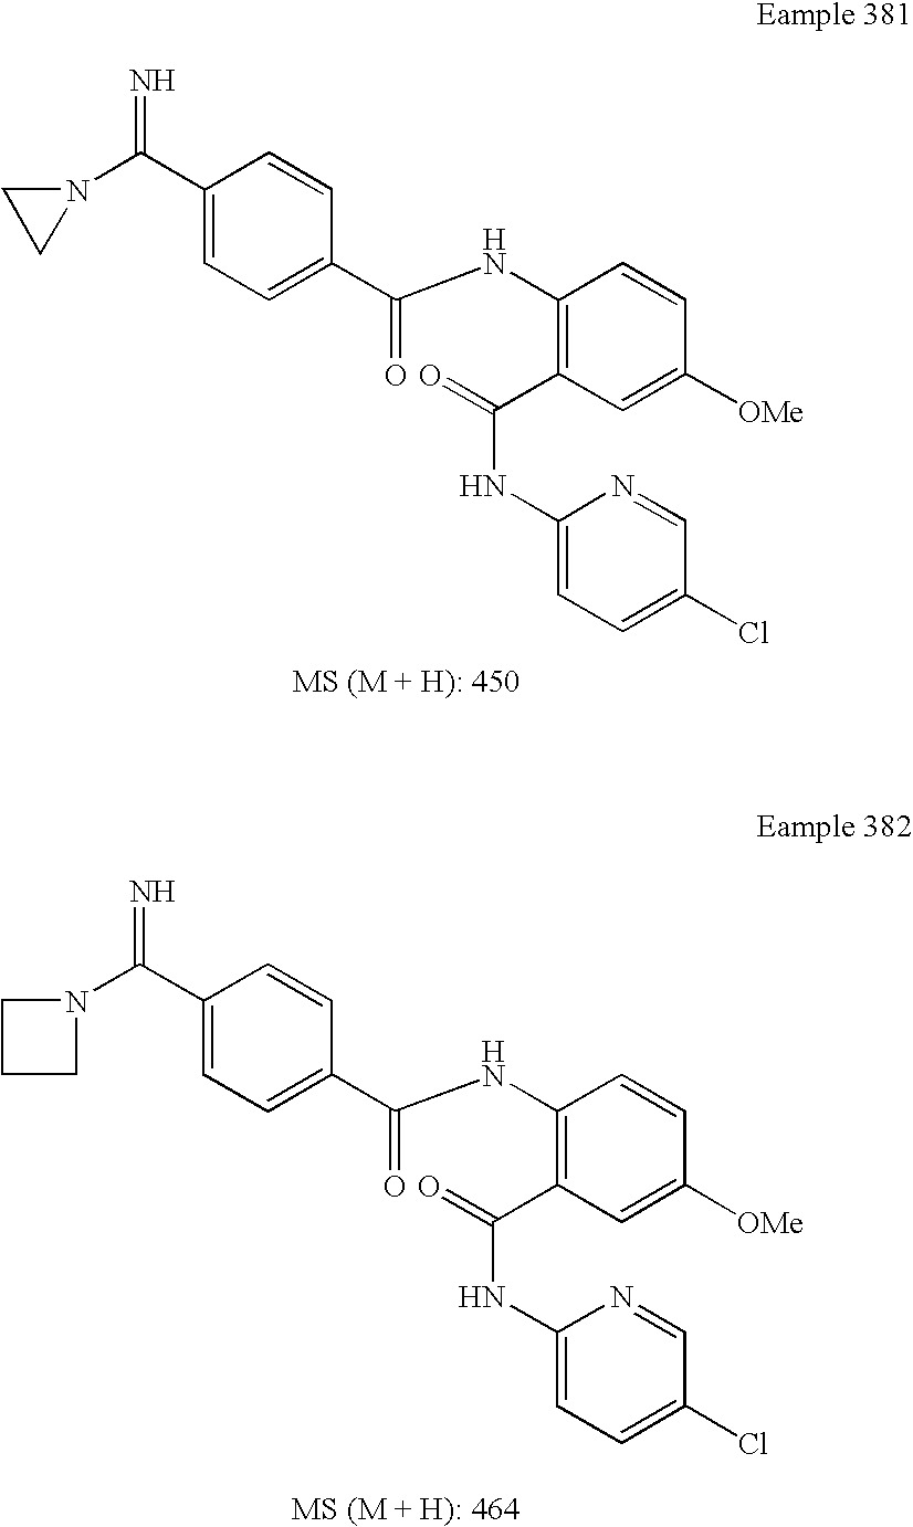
N=C(C1=CC=C(C(NC2=C(C(NC3=CC=C(Cl)C=N3)=O)C=C([OMe])C=C2)=O)C=C1)N1CC1.C1(C(=N)N2CCC2)=CC=C(C(NC2=C(C(NC3=CC=C(Cl)C=N3)=O)C=C([OMe])C=C2)=O)C=C1
